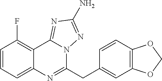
C1=CC=C2C(=C1F)C1=NC(N)=NN1C(CC1=CC3=C(C=C1)OCO3)=N2
